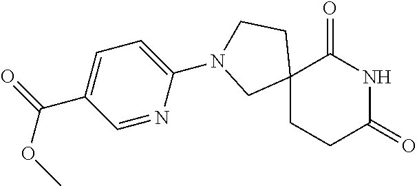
C12(CCC(=O)NC1=O)CCN(C1=CC=C(C(=O)OC)C=N1)C2
